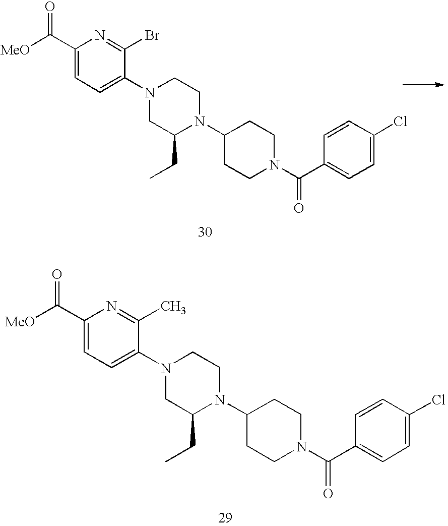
C1(C([MeO])=O)=CC=C(N2CC(CC)N(C3CCN(C(C4=CC=C(Cl)C=C4)=O)CC3)CC2)C(C)=N1.C1(C([MeO])=O)=CC=C(N2CC(CC)N(C3CCN(C(C4=CC=C(Cl)C=C4)=O)CC3)CC2)C(Br)=N1
